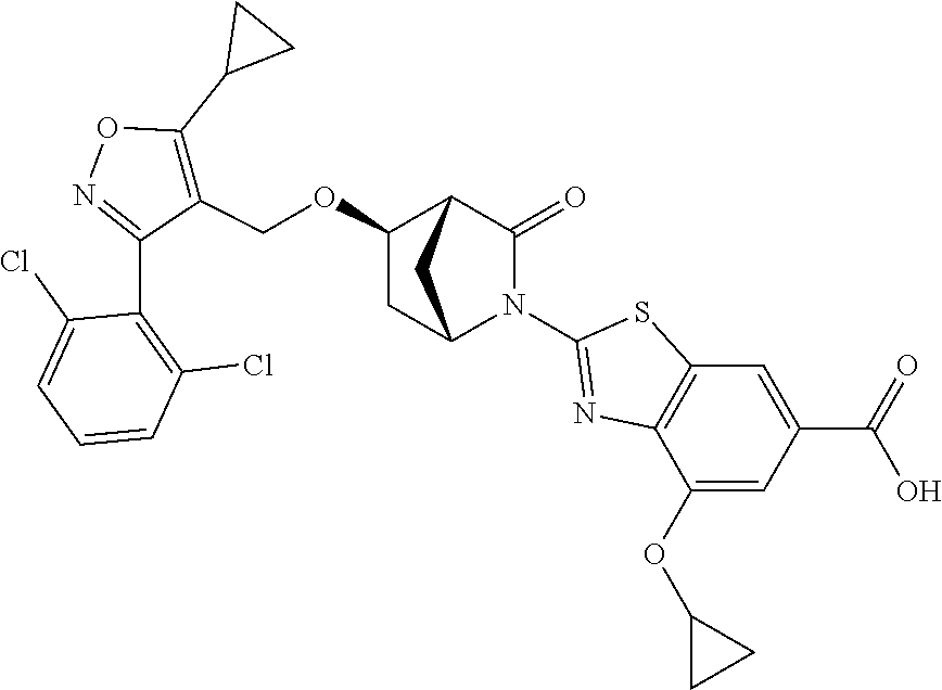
C1(OCC2=C(C3CC3)ON=C2C2=C(Cl)C=CC=C2Cl)CC2N(C3=NC4=C(S3)C=C(C(=O)O)C=C4OC3CC3)C(=O)C1C2
